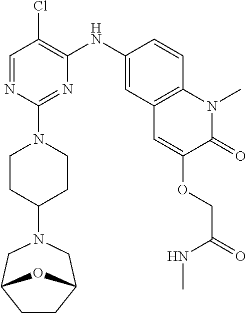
C1=NC(N2CCC(N3CC4CCC(C3)O4)CC2)=NC(NC2=CC3=C(C=C2)N(C)C(=O)C(OCC(NC)=O)=C3)=C1Cl
